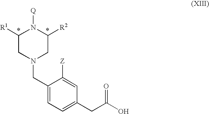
C1([R1])CN(CC2=CC=C(CC(O)=O)C=C2[Z])CC([R2])N1[Q]
